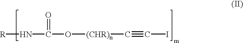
[R]NC(=O)O[(CHR)n]C#CI
